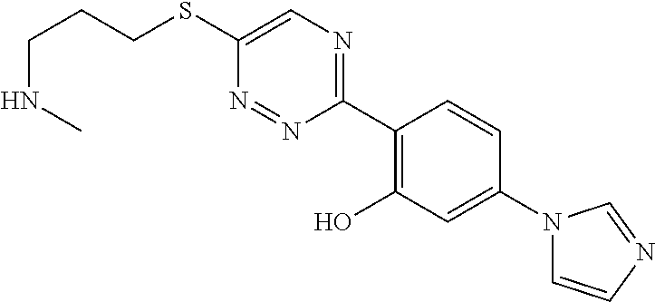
C(SC1=CN=C(C2=C(O)C=C(N3C=CN=C3)C=C2)N=N1)CCNC
